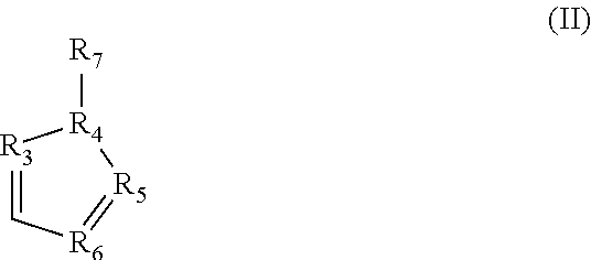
[R3]1=C[R6]=[R5][R4]1[R7]
